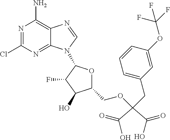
N1=C(Cl)N=C2C(=C1N)N=CN2C1OC(COC(C(O)=O)(C(=O)O)CC2=CC=CC(OC(F)(F)F)=C2)C(O)C1F
